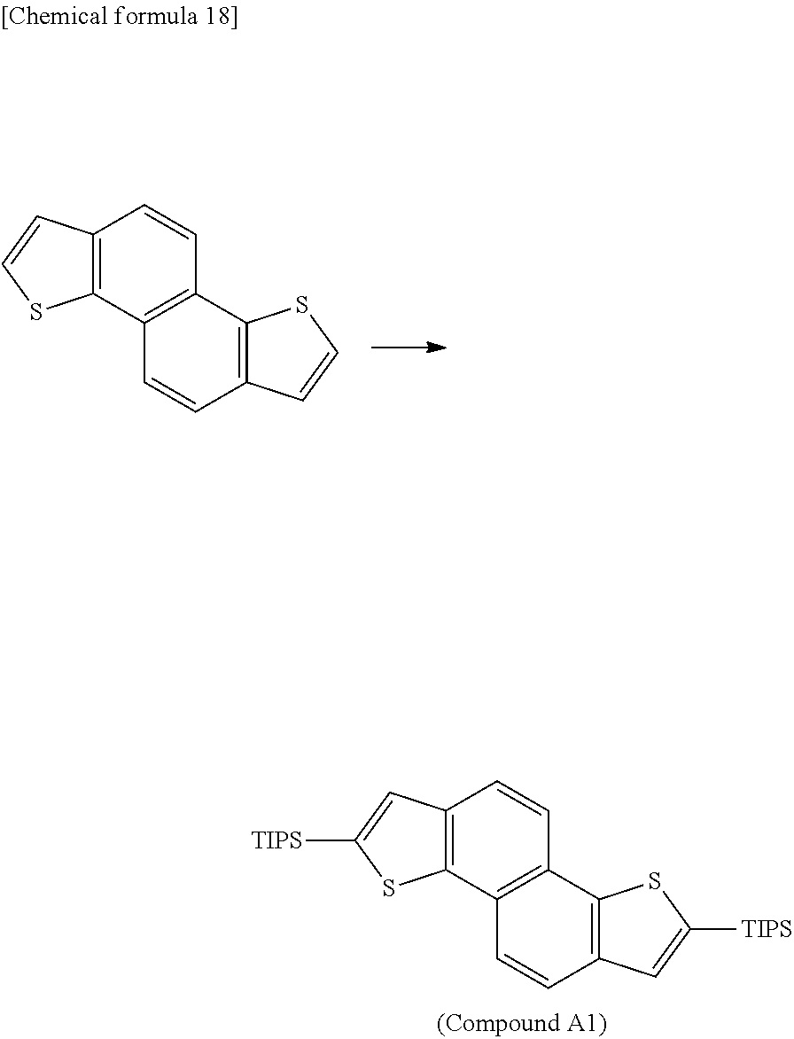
C12=C(C3=C(C=C1)C1=C(C=C3)C=CS1)SC=C2.C12=C(C3=C(C=C1)C1=C(C=C3)C=C([TIPS])S1)SC([TIPS])=C2
